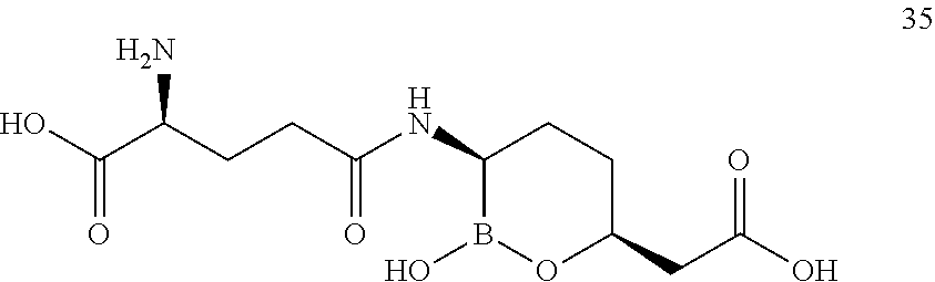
C(C(CCC(NC1B(O)OC(CC(O)=O)CC1)=O)N)(O)=O
